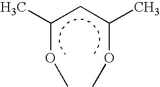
C(OC)(CC(OC)C)C
